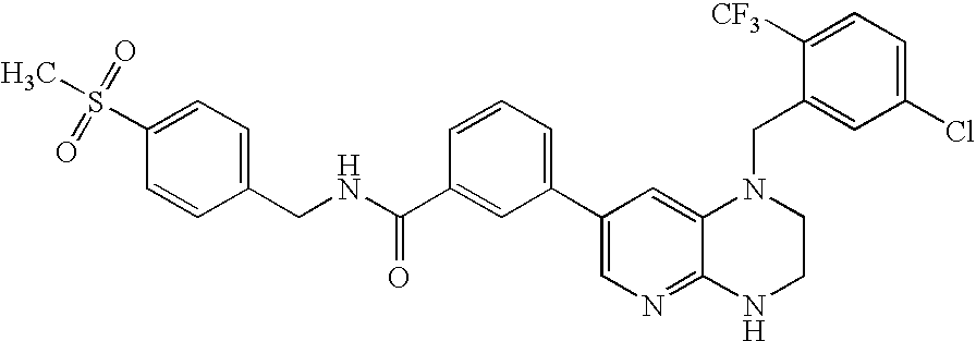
C1(S(C)(=O)=O)=CC=C(CNC(C2=CC(C3=CN=C4C(=C3)N(CC3=CC(Cl)=CC=C3[CF3])CCN4)=CC=C2)=O)C=C1
